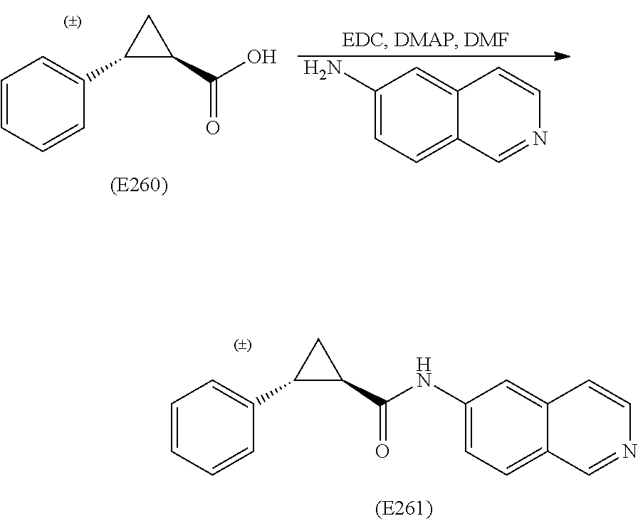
C1=CC=CC(C2C(C(NC3=CC=C4C(=C3)C=CN=C4)=O)C2)=C1.C1=CC=CC(C2C(C(O)=O)C2)=C1.C12=CC(N)=CC=C1C=NC=C2
